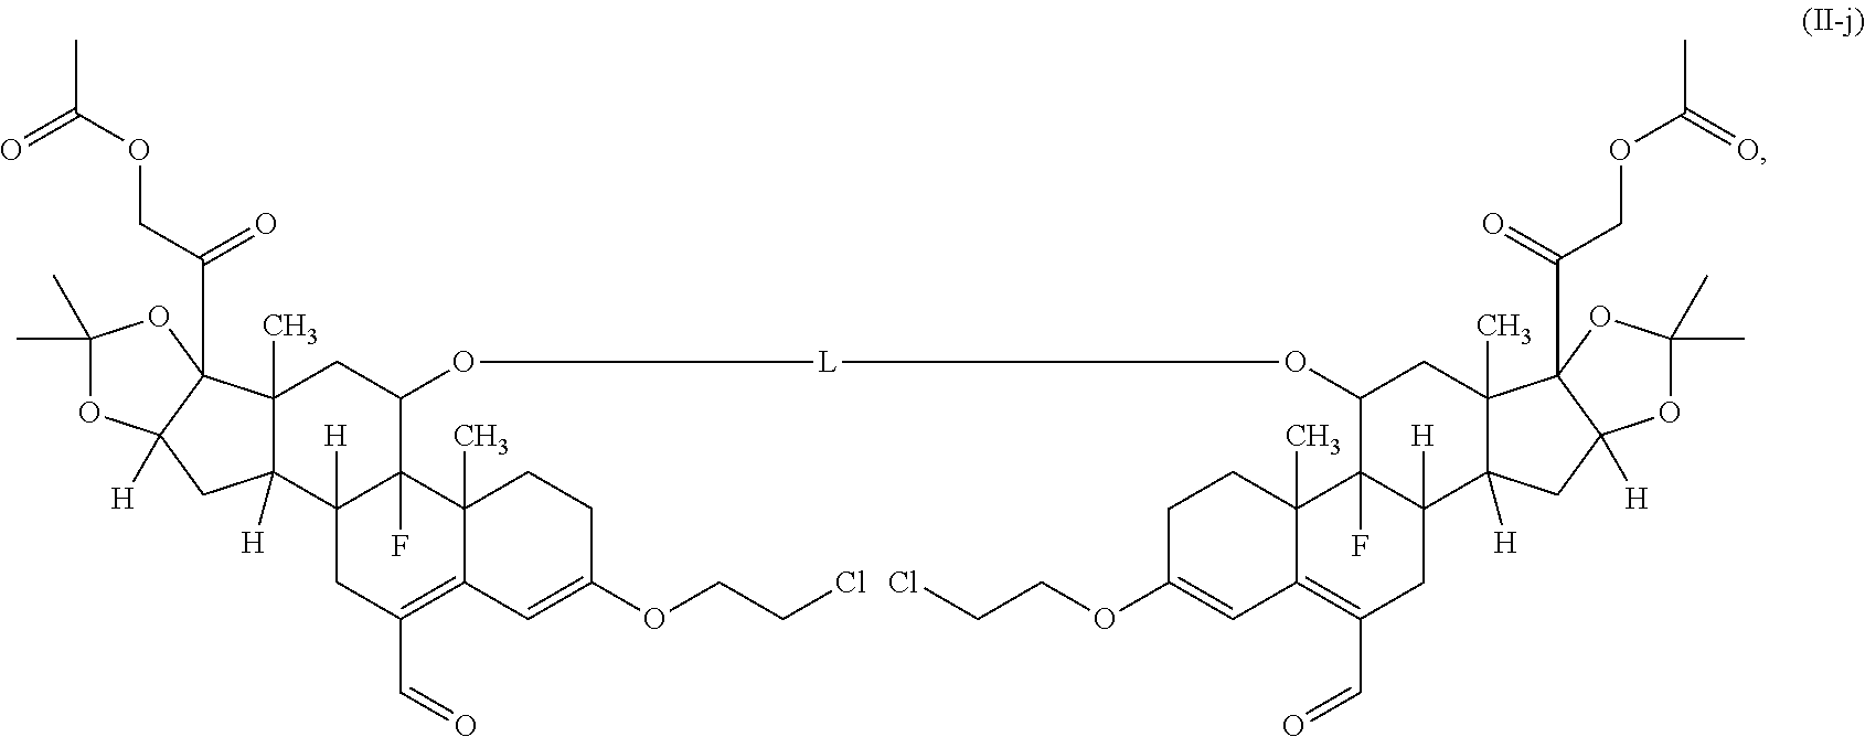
C1(C)(C)OC2([H])C(C(COC(C)=O)=O)(O1)C1(C)C([H])(C2)C2([H])C(F)(C(O[L]OC3C4(F)C([H])(C5([H])CC6([H])OC(C)(C)OC6(C(COC(C)=O)=O)C5(C)C3)CC(C=O)=C3C4(C)CCC(OCCCl)=C3)C1)C1(C)C(=C(C=O)C2)C=C(OCCCl)CC1
